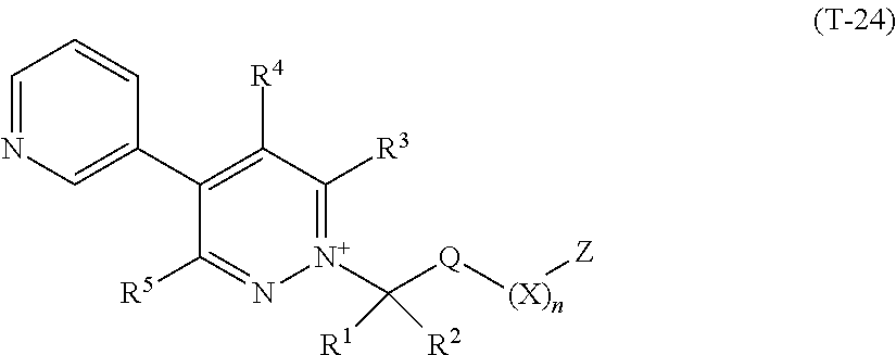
C1=NC=C(C2=C([R4])C([R3])=[N+](C([Q][(X)n][Z])([R2])[R1])N=C2[R5])C=C1
